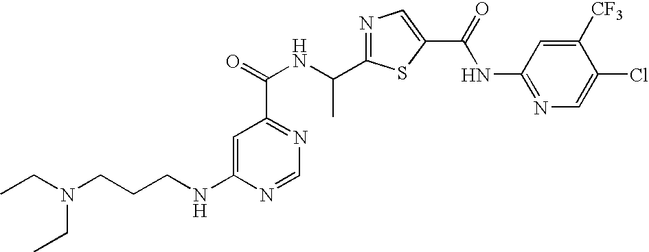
C1=C(NCCCN(CC)CC)N=CN=C1C(NC(C1=NC=C(C(=O)NC2=NC=C(Cl)C([CF3])=C2)S1)C)=O
